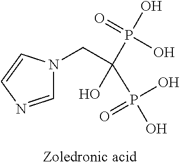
C1=NC=CN1CC(O)(P(O)(=O)O)P(O)(=O)O
